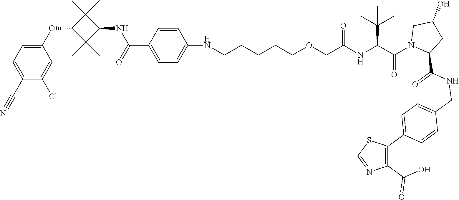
C1(C#N)=CC=C(OC2C(C)(C)C(NC(=O)C3=CC=C(NCCCCCOCC(NC(C(N4CC(O)CC4C(NCC4=CC=C(C5=C(C(O)=O)N=CS5)C=C4)=O)=O)C(C)(C)C)=O)C=C3)C2(C)C)C=C1Cl
